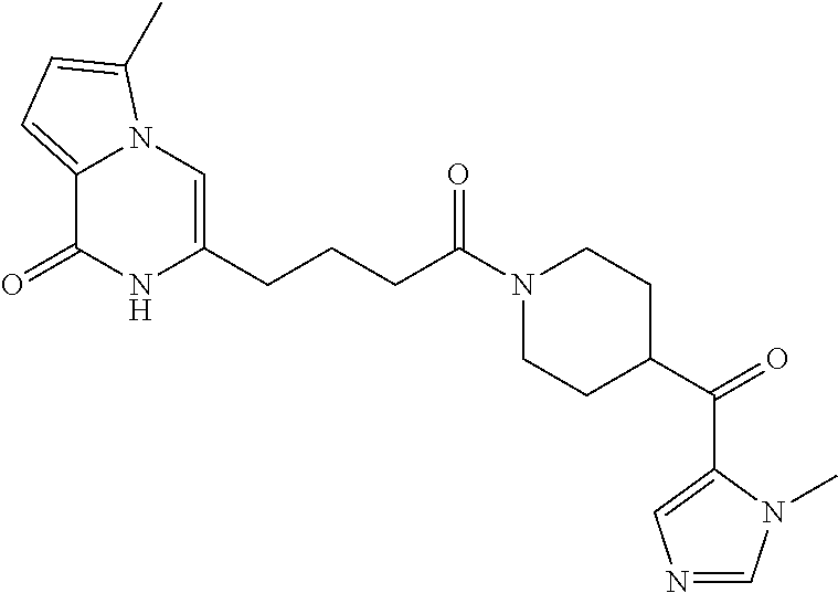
C12=CC=C(C)N1C=C(CCCC(N1CCC(C(=O)C3=CN=CN3C)CC1)=O)NC2=O
